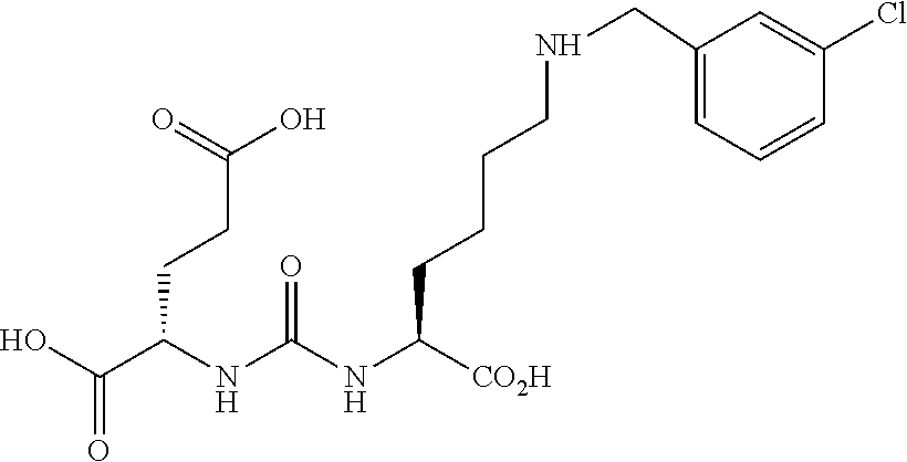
C(C(NC(NC([CO2H])CCCCNCC1=CC=CC(Cl)=C1)=O)CCC(O)=O)(O)=O
